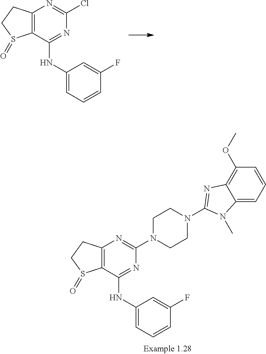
C12=C(C(NC3=CC=CC(F)=C3)=NC(Cl)=N1)S(=O)CC2.C12=C(C(NC3=CC=CC(F)=C3)=NC(N3CCN(C4=NC5=C(OC)C=CC=C5N4C)CC3)=N1)S(=O)CC2
